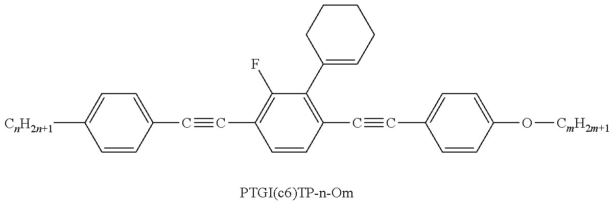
C1=CC(C#CC2=C(F)C(C3=CCCCC3)=C(C#CC3=CC=C(O[CmH2m+1])C=C3)C=C2)=CC=C1[CnH2n+1]
